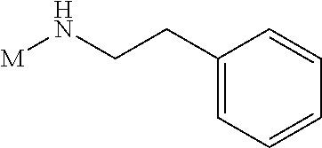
C(CN[M])C1=CC=CC=C1
